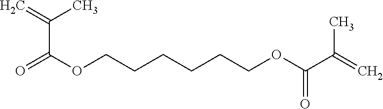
C(C(=O)OCCCCCCOC(=O)C(C)=C)(C)=C
